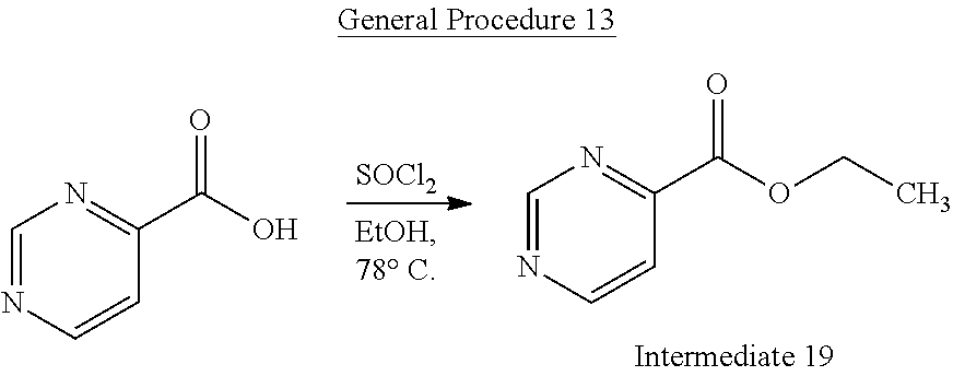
[SOCl2].C1=NC=CC(C(OCC)=O)=N1.C1=NC=CC(C(O)=O)=N1
